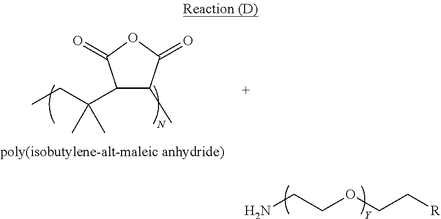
C1(C)C(=O)OC(=O)C1C(C)(CC)C.NCCOCC[R]
